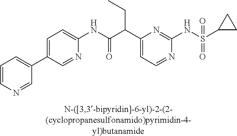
N1=CC=C(C(C(NC2=CC=C(C3=CC=CN=C3)C=N2)=O)CC)N=C1NS(=O)(=O)C1CC1
